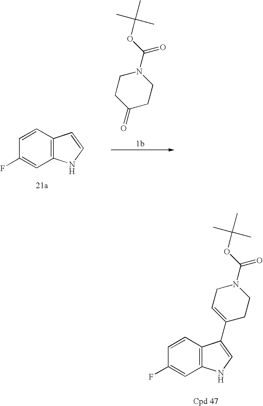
C1CC(=O)CCN1C(OC(C)(C)C)=O.C12=C(C=CC(F)=C1)C=CN2.C12=C(C=CC(F)=C1)C(C1=CCN(C(OC(C)(C)C)=O)CC1)=CN2
